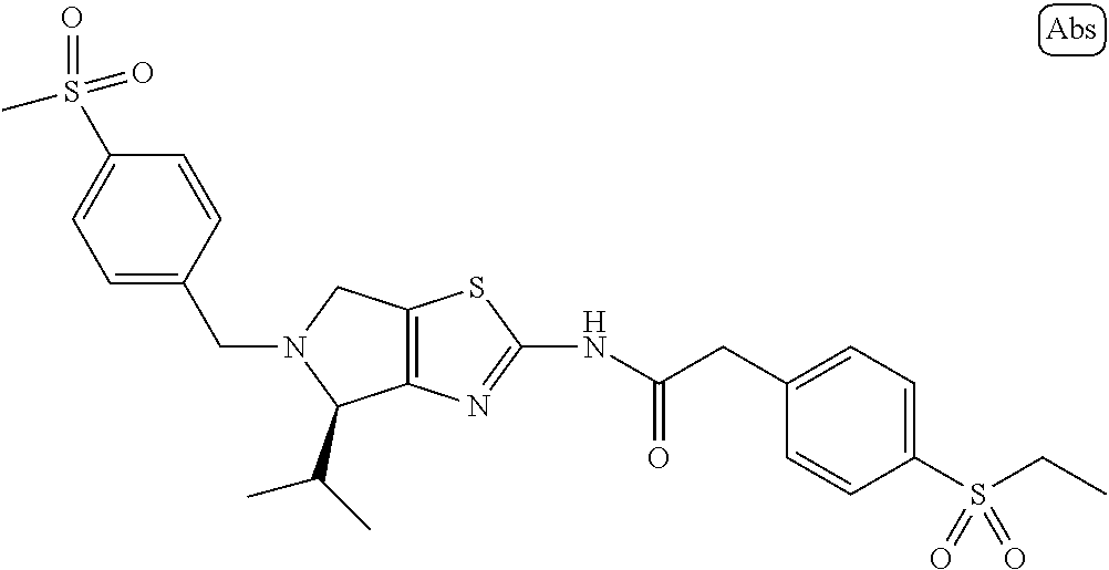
C12=C(N=C(NC(CC3=CC=C(S(CC)(=O)=O)C=C3)=O)S1)C(C(C)C)N(CC1=CC=C(S(=O)(C)=O)C=C1)C2
